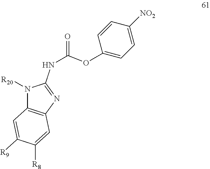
N1([R20])C2=C(N=C1NC(OC1=CC=C([NO2])C=C1)=O)C=C([R8])C([R9])=C2
